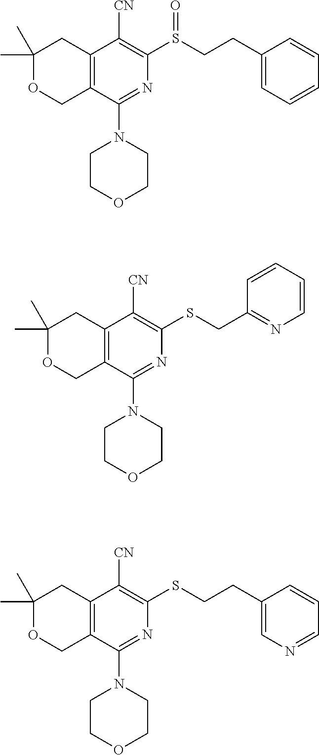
C1(C)(C)OCC2=C(C1)C([CN])=C(S(CCC1=CC=CC=C1)=O)N=C2N1CCOCC1.C1(C)(C)OCC2=C(C1)C([CN])=C(SCC1=NC=CC=C1)N=C2N1CCOCC1.C1(C)(C)OCC2=C(C1)C([CN])=C(SCCC1=CN=CC=C1)N=C2N1CCOCC1
